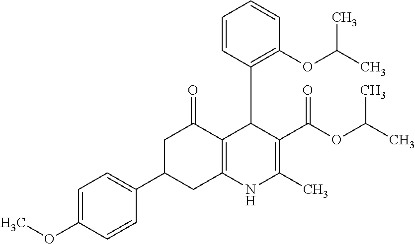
C1=CC(C2C(C(OC(C)C)=O)=C(C)NC3=C2C(=O)CC(C2=CC=C(OC)C=C2)C3)=C(OC(C)C)C=C1
